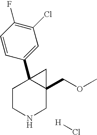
C12(C3=CC(Cl)=C(F)C=C3)CCNCC1(COC)C2.[H]Cl
